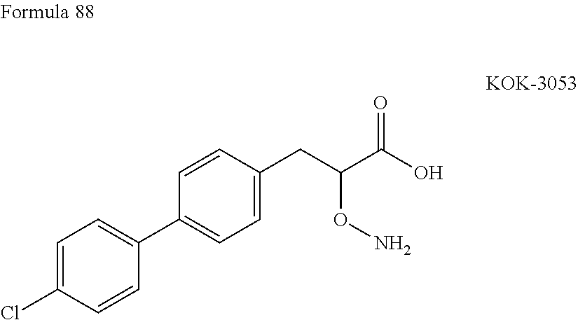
C1(C2=CC=C(CC(C(O)=O)ON)C=C2)=CC=C(Cl)C=C1
